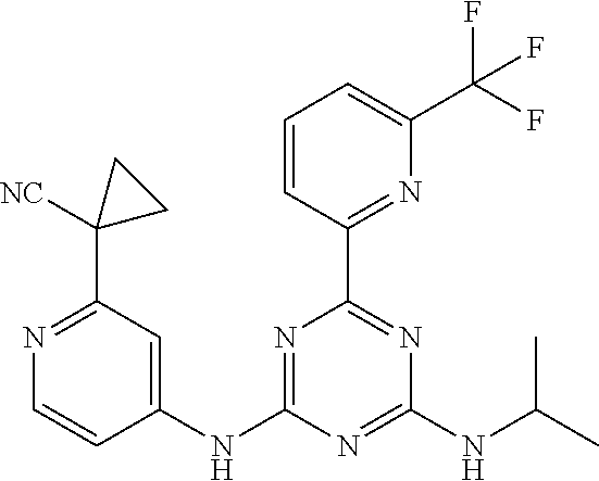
C1=CC(C2=NC(NC(C)C)=NC(NC3=CC(C4([NC])CC4)=NC=C3)=N2)=NC(C(F)(F)F)=C1
